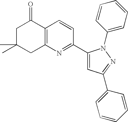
C1C(C)(C)CC2=C(C1=O)C=CC(C1=CC(C3=CC=CC=C3)=NN1C1=CC=CC=C1)=N2
